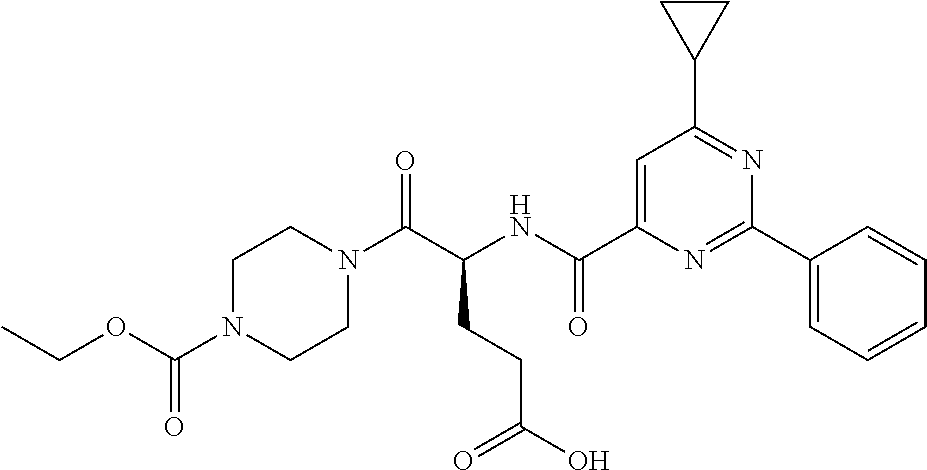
C1N(C(OCC)=O)CCN(C(C(NC(C2=CC(C3CC3)=NC(C3=CC=CC=C3)=N2)=O)CCC(O)=O)=O)C1
